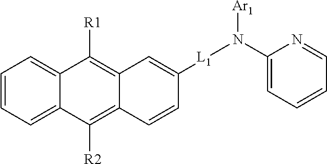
C1=CC=C2C(=C1)C([R1])=C1C(=C2[R2])C=CC([L1]N(C2=CC=CC=N2)[Ar1])=C1
